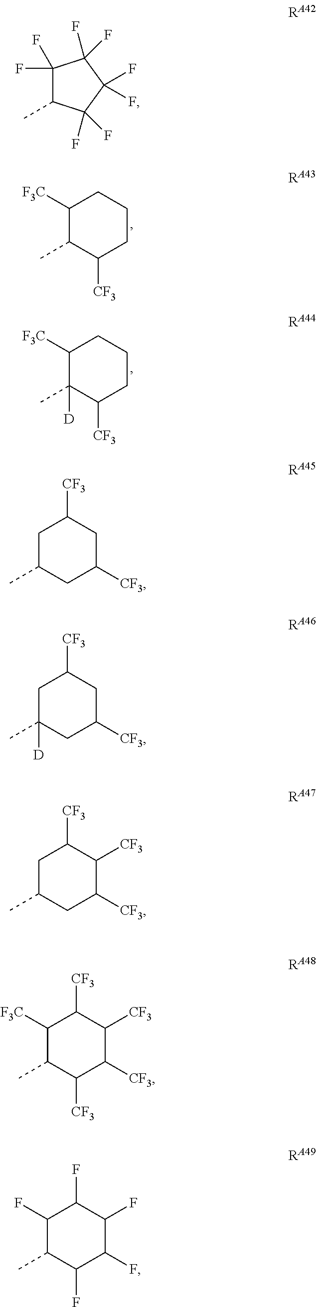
C1([F3C])C(C)C([CF3])CCC1.C1([F3C])C(C)([D])C([CF3])CCC1.C1C(C)CC([CF3])CC1[CF3].C1C(C)([D])CC([CF3])CC1[CF3].C1C(C)CC([CF3])C([CF3])C1[CF3].C1([F3C])C(C)C([CF3])C([CF3])C([CF3])C1[CF3].C1(F)C(C)C(F)C(F)C(F)C1F.C1(F)(F)C(C)C(F)(F)C(F)(F)C1(F)F
